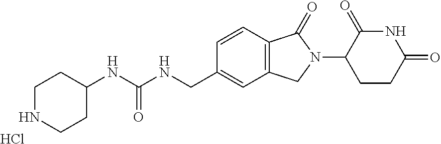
C1(NC(NCC2=CC3=C(C=C2)C(=O)N(C2CCC(=O)NC2=O)C3)=O)CCNCC1.Cl
